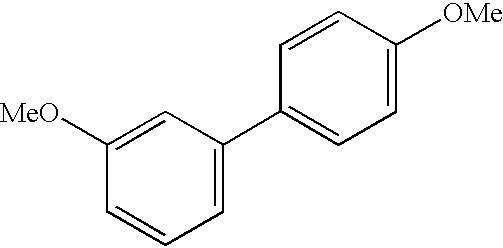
C1=C(C2=CC=C([OMe])C=C2)C=C([MeO])C=C1
